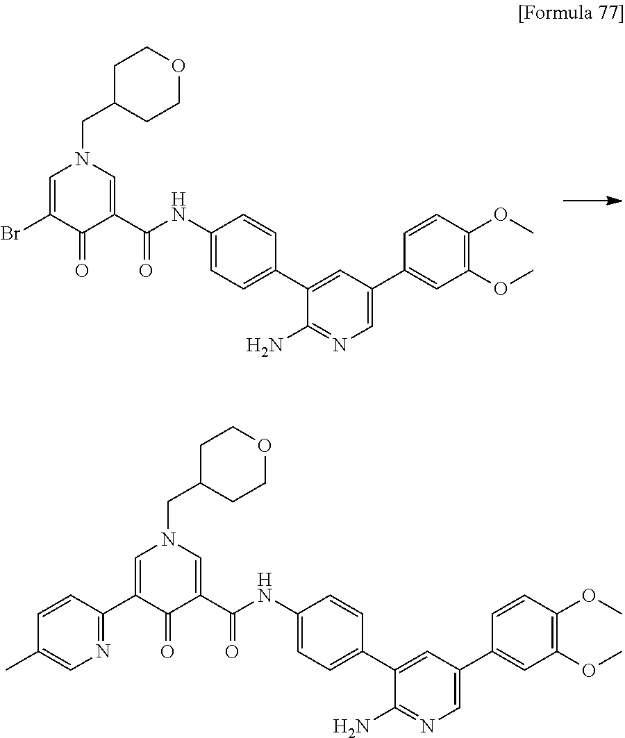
C1(NC(=O)C2=CN(CC3CCOCC3)C=C(Br)C2=O)=CC=C(C2=CC(C3=CC(OC)=C(OC)C=C3)=CN=C2N)C=C1.C1(NC(=O)C2=CN(CC3CCOCC3)C=C(C3=NC=C(C)C=C3)C2=O)=CC=C(C2=CC(C3=CC(OC)=C(OC)C=C3)=CN=C2N)C=C1
